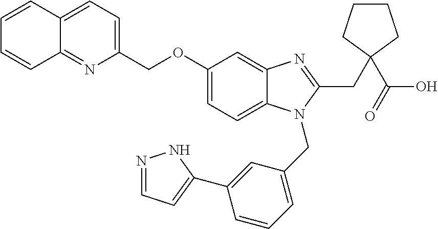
C1(COC2=CC=C3N(CC4=CC=CC(C5=CC=NN5)=C4)C(CC4(C(O)=O)CCCC4)=NC3=C2)=CC=C2C(=N1)C=CC=C2
